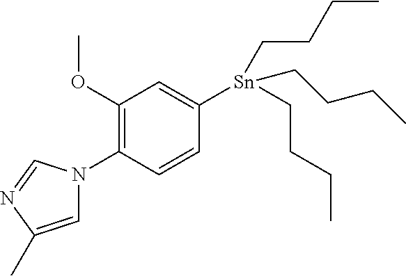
C1(OC)=C(N2C=C(C)N=C2)C=CC([Sn](CCCC)(CCCC)CCCC)=C1
